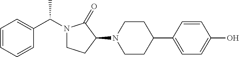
C1=CC=CC(C(N2CCC(N3CCC(C4=CC=C(O)C=C4)CC3)C2=O)C)=C1
